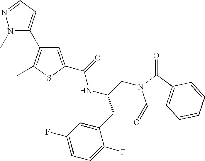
N1(C)N=CC=C1C1=C(C)SC(C(=O)NC(CC2=CC(F)=CC=C2F)CN2C(=O)C3=C(C2=O)C=CC=C3)=C1
